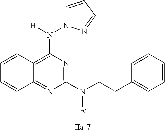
C1=CC2=C(N([H])N3C=CC=N3)N=C(N(CCC3=CC=CC=C3)[Et])N=C2C=C1
